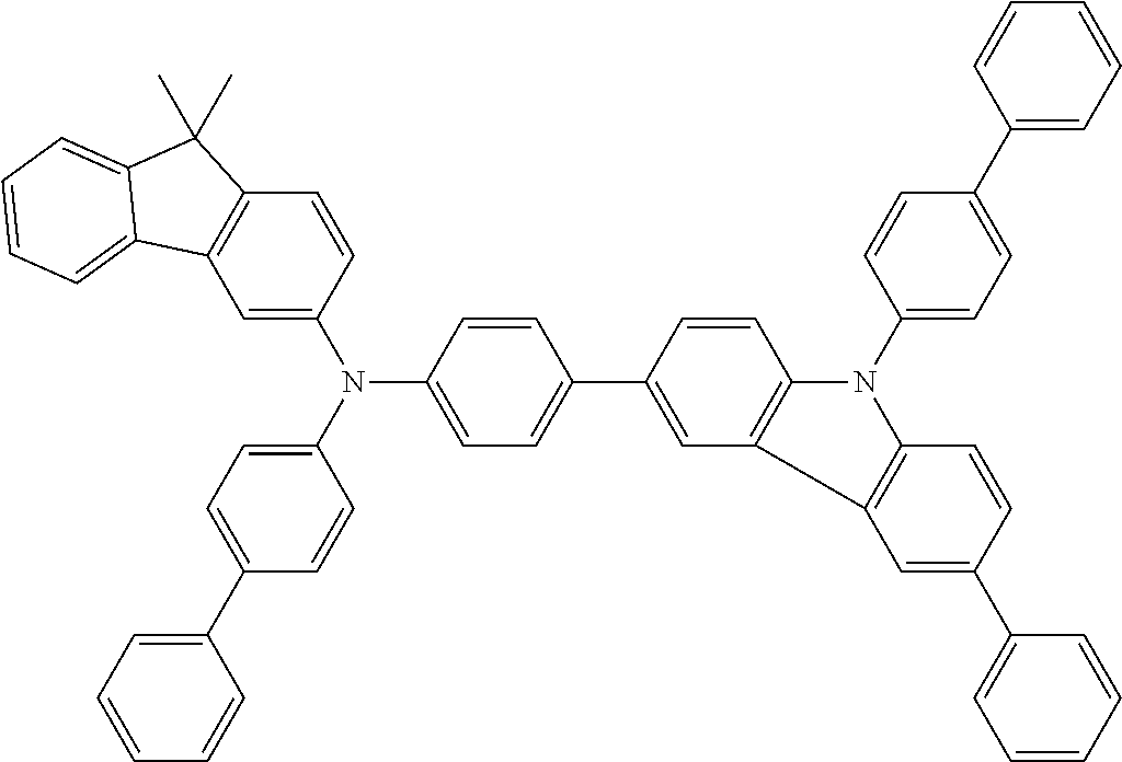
C1=C(N(C2=CC=C(C3=CC4=C(C=C3)N(C3=CC=C(C5=CC=CC=C5)C=C3)C3=C4C=C(C4=CC=CC=C4)C=C3)C=C2)C2=CC=C(C3=CC=CC=C3)C=C2)C=CC2=C1C1=CC=CC=C1C2(C)C
